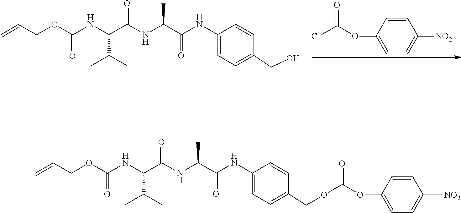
C(=C)COC(NC(C(=O)NC(C(NC1=CC=C(CO)C=C1)=O)C)C(C)C)=O.O=C(Cl)OC1=CC=C([NO2])C=C1.C(C=C)OC(NC(C(=O)NC(C(NC1=CC=C(COC(=O)OC2=CC=C([NO2])C=C2)C=C1)=O)C)C(C)C)=O
